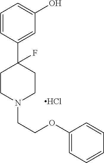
C1=CC(C2(F)CCN(CCOC3=CC=CC=C3)CC2)=CC(O)=C1.Cl
